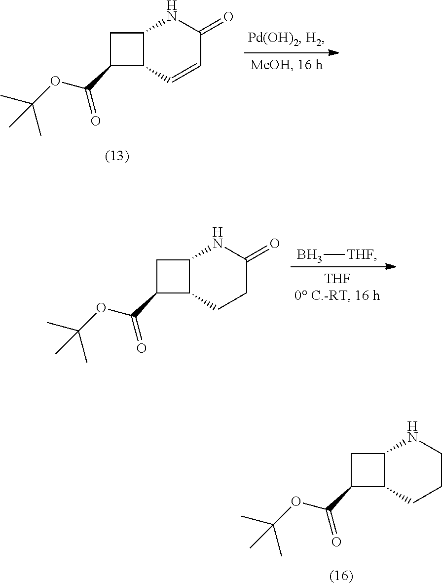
C12C(CCCN1)C(C(OC(C)(C)C)=O)C2.C12C(C=CC(=O)N1)C(C(OC(C)(C)C)=O)C2.C12C(CCC(=O)N1)C(C(OC(C)(C)C)=O)C2.B[THF]
